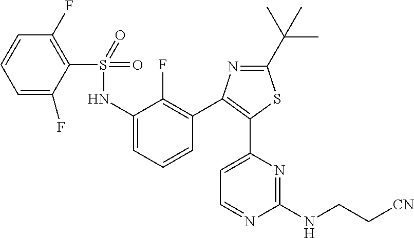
C1(S(NC2=CC=CC(C3=C(C4=CC=NC(NCC[CN])=N4)SC(C(C)(C)C)=N3)=C2F)(=O)=O)=C(F)C=CC=C1F
